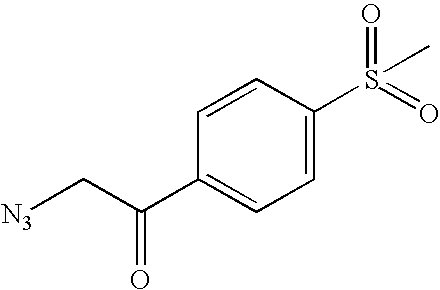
C1=C(S(=O)(=O)C)C=CC(C(C[N3])=O)=C1
